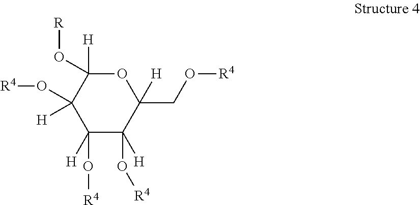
C1([H])(O[R4])C(O[R4])([H])C(CO[R4])([H])OC(O[R])([H])C1(O[R4])[H]
